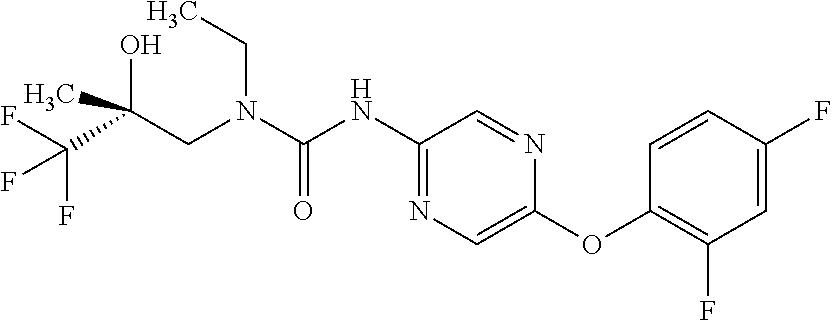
C(C(F)(F)F)(O)(CN(CC)C(=O)NC1=NC=C(OC2=C(F)C=C(F)C=C2)N=C1)C
